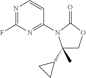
C1(C2CC2)(C)COC(=O)N1C1=NC(F)=NC=C1
